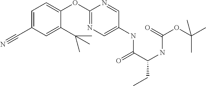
C1=C(OC2=NC=C(NC(=O)C(NC(=O)OC(C)(C)C)CC)C=N2)C(C(C)(C)C)=CC(C#N)=C1
